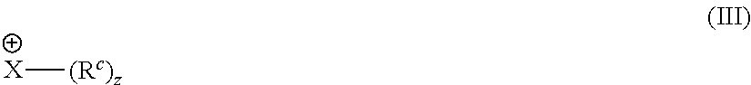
[X][(Rc)z]
